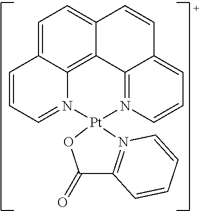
C1=C2C3=C4C(=C1)C=CC1=CC=CN(=C41)[Pt]1(N3=CC=C2)OC(=O)C2=N1C=CC=C2
